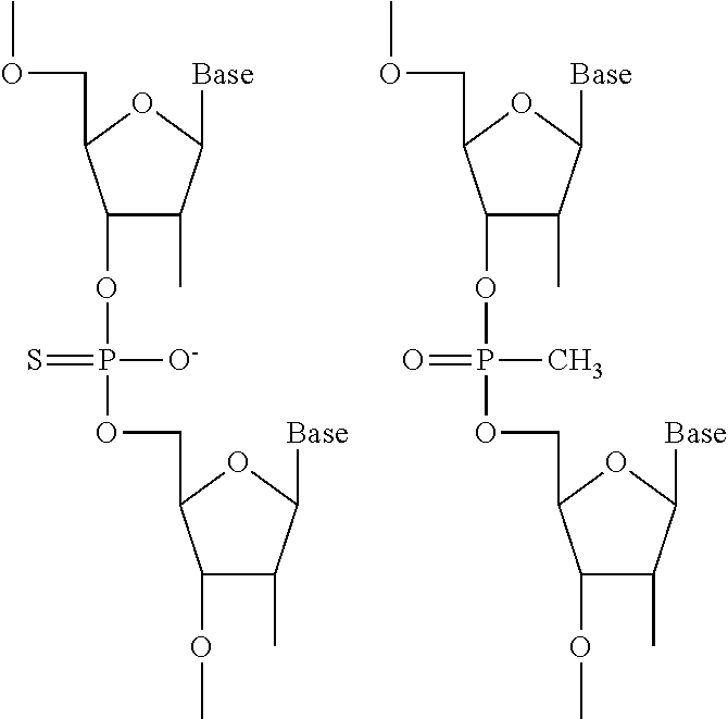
COCC1C(OP(OCC2C(OC)C(C)C([Base])O2)([O-])=S)C(C)C([Base])O1.COCC1C(OP(OCC2C(OC)C(C)C([Base])O2)(C)=O)C(C)C([Base])O1
